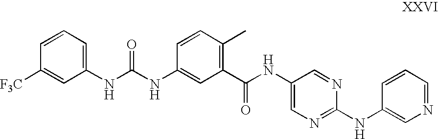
C1(NC(NC2=CC(C(NC3=CN=C(NC4=CN=CC=C4)N=C3)=O)=C(C)C=C2)=O)=CC=CC([F3C])=C1
